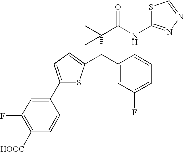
C(C(C)(C(NC1=NN=CS1)=O)C)(C1=CC(F)=CC=C1)C1=CC=C(C2=CC(F)=C([HOOC])C=C2)S1
